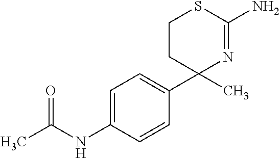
C1=C(NC(C)=O)C=CC(C2(C)N=C(N)SCC2)=C1
